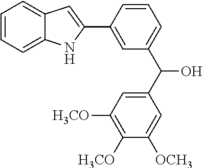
C1(C2=CC(C(O)C3=CC([OCH3])=C([OCH3])C([OCH3])=C3)=CC=C2)=CC2=CC=CC=C2N1
